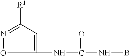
C1(NC(NB)=O)=CC([R1])=NO1
